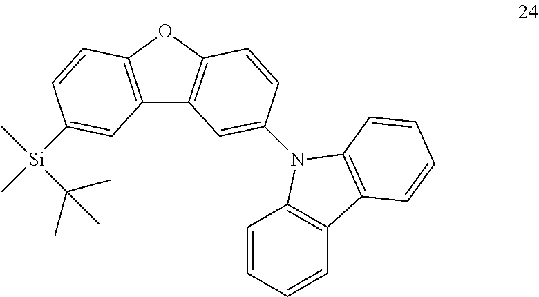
C12=C(OC3=C1C=C(N1C4=C(C=CC=C4)C4=C1C=CC=C4)C=C3)C=CC([Si](C)(C(C)(C)C)C)=C2
